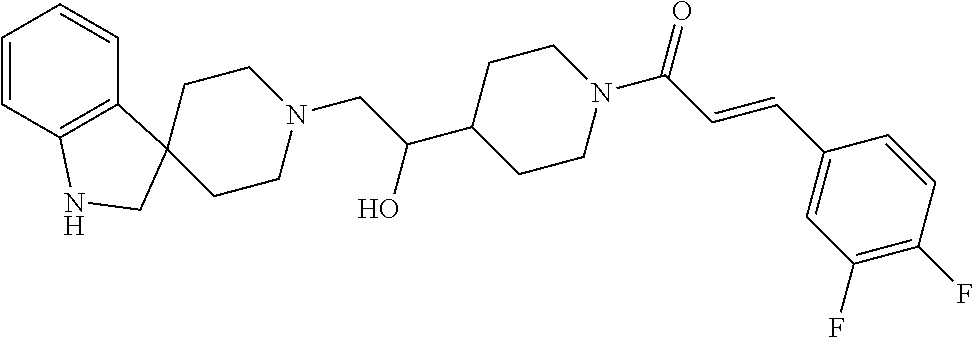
C1=CC2=C(C=C1)C1(CN2)CCN(CC(C2CCN(C(C=CC3=CC(F)=C(F)C=C3)=O)CC2)O)CC1
